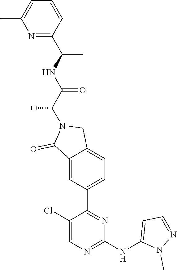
N1=C(C(NC(C(N2C(=O)C3=CC(C4=NC(NC5=CC=NN5C)=NC=C4Cl)=CC=C3C2)C)=O)C)C=CC=C1C
